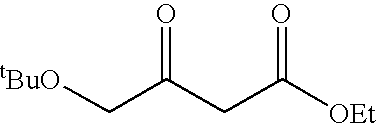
C(CC(C[tBuO])=O)([OEt])=O
